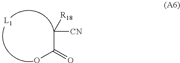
C(C(O)=O)([CN])[R18]
